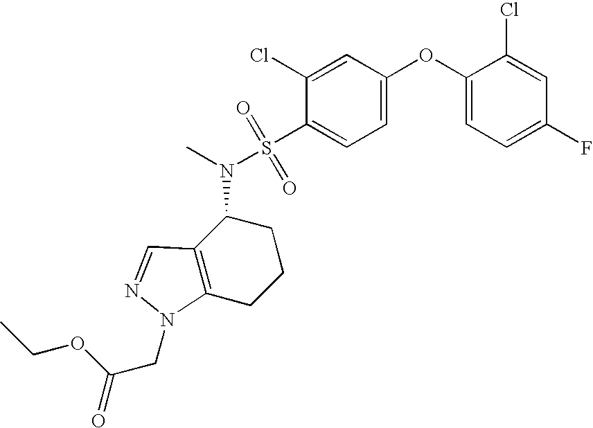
C1(OC2=CC=C(S(N(C)C3C4=C(CCC3)N(CC(=O)OCC)N=C4)(=O)=O)C(Cl)=C2)=CC=C(F)C=C1Cl
